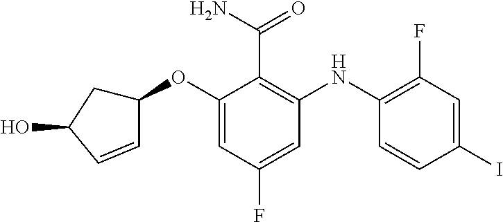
C1=CC(O)CC1OC1=CC(F)=CC(NC2=C(F)C=C(I)C=C2)=C1C(=O)N
